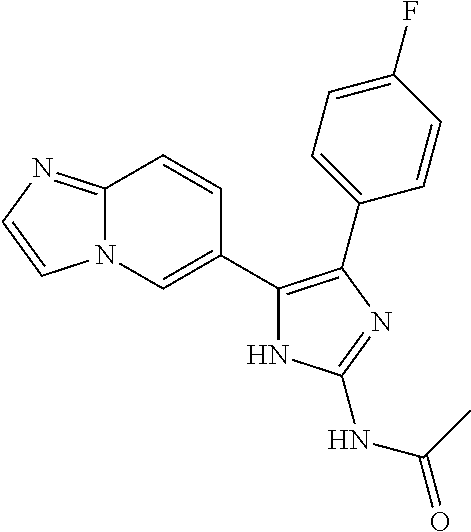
C12=NC=CN1C=C(C1=C(C3=CC=C(F)C=C3)N=C(NC(C)=O)N1)C=C2
